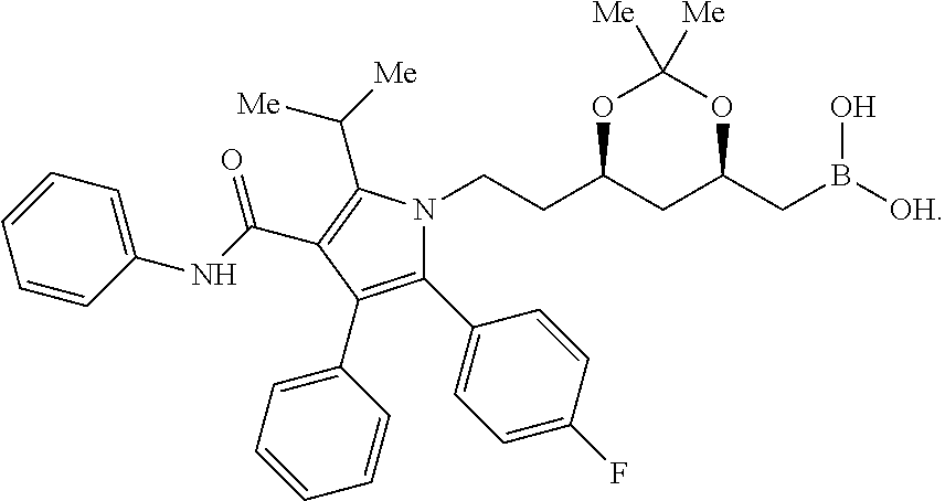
C1(C2=CC=C(F)C=C2)=C(C2=CC=CC=C2)C(C(=O)NC2=CC=CC=C2)=C(C([Me])[Me])N1CCC1CC(CB(O)[OH])OC([Me])([Me])O1
